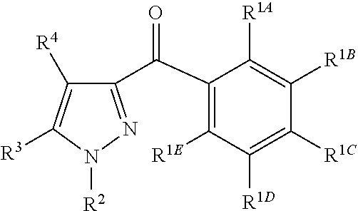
C1(C(C2=C([R1E])C([R1D])=C([R1C])C([R1B])=C2[R1A])=O)=NN([R2])C([R3])=C1[R4]
